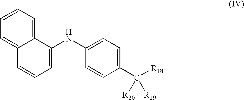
C12=CC=CC=C1C=CC=C2NC1=CC=C(C([R18])([R20])[R19])C=C1
